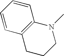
C12=C(C=CC=C1)N(C)CCC2
